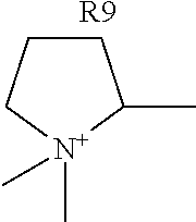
C[N+]1(C)CCCC1C.[R9]
